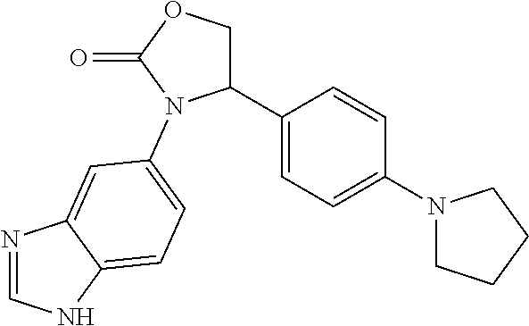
C1(C2=CC=C(N3CCCC3)C=C2)COC(=O)N1C1=CC=C2NC=NC2=C1
